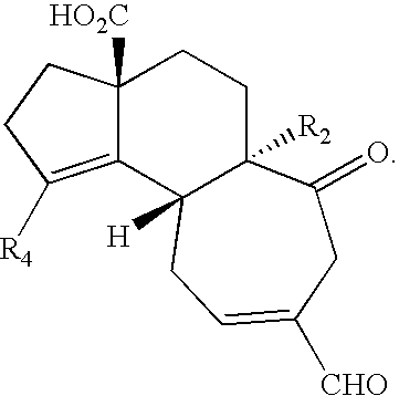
C12=C([R4])CCC1([HO2C])CCC1([R2])C2([H])CC=C([CHO])CC1=O
